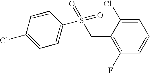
C1=C(Cl)C=CC(S(CC2=C(F)C=CC=C2Cl)(=O)=O)=C1
